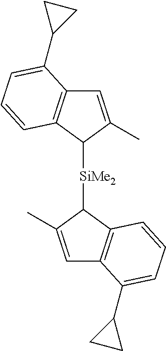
C1=C(C)C([SiMe2]C2C3=C(C=C2C)C(C2CC2)=CC=C3)C2=C1C(C1CC1)=CC=C2
